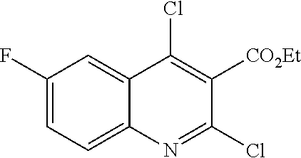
C1(F)=CC=C2C(=C1)C(Cl)=C([CO2Et])C(Cl)=N2
